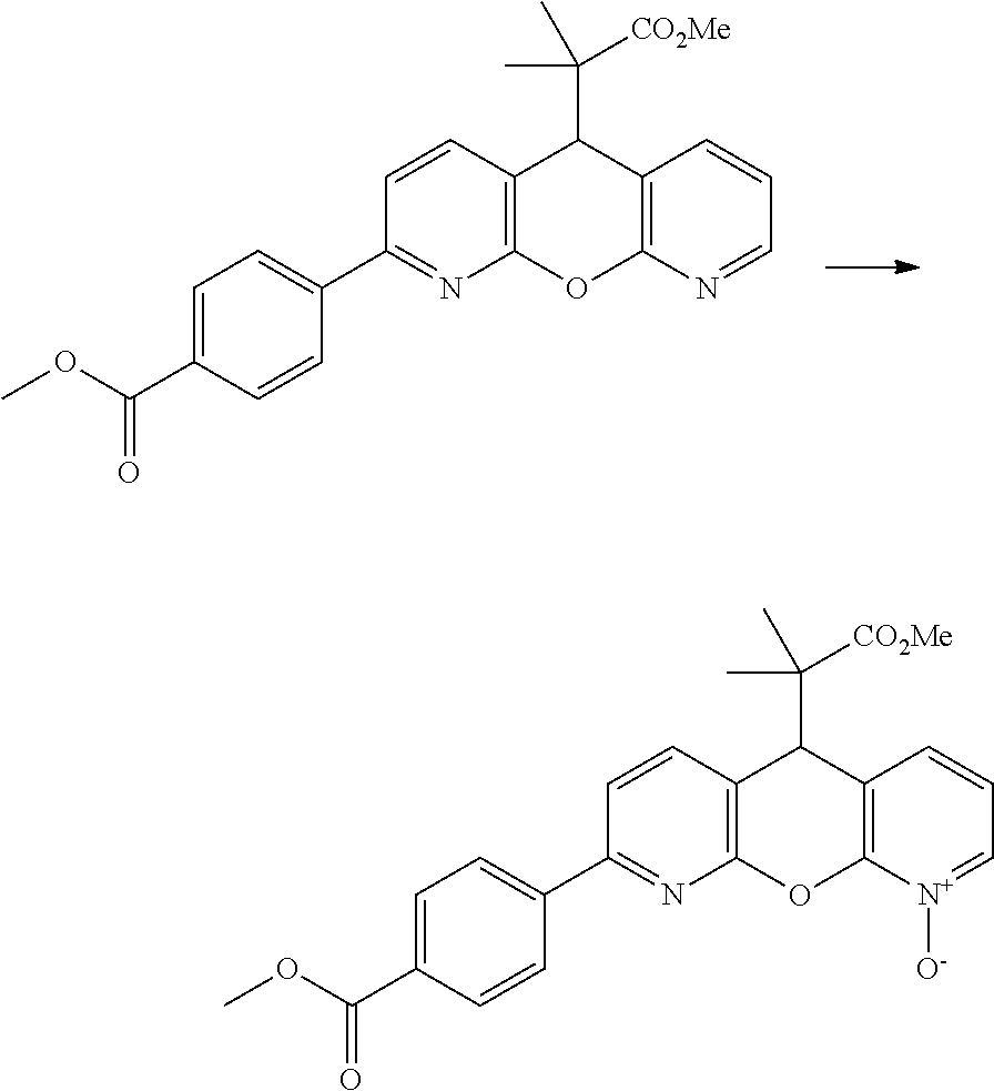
C1=C(C(OC)=O)C=CC(C2=NC3=C(C=C2)C(C([CO2Me])(C)C)C2=C(O3)N=CC=C2)=C1.C1=C(C(OC)=O)C=CC(C2=NC3=C(C=C2)C(C(C)([CO2Me])C)C2=C(O3)[N+]([O-])=CC=C2)=C1
